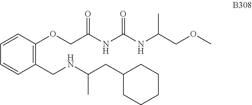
C1=CC(OCC(=O)NC(NC(C)COC)=O)=C(CNC(CC2CCCCC2)C)C=C1
